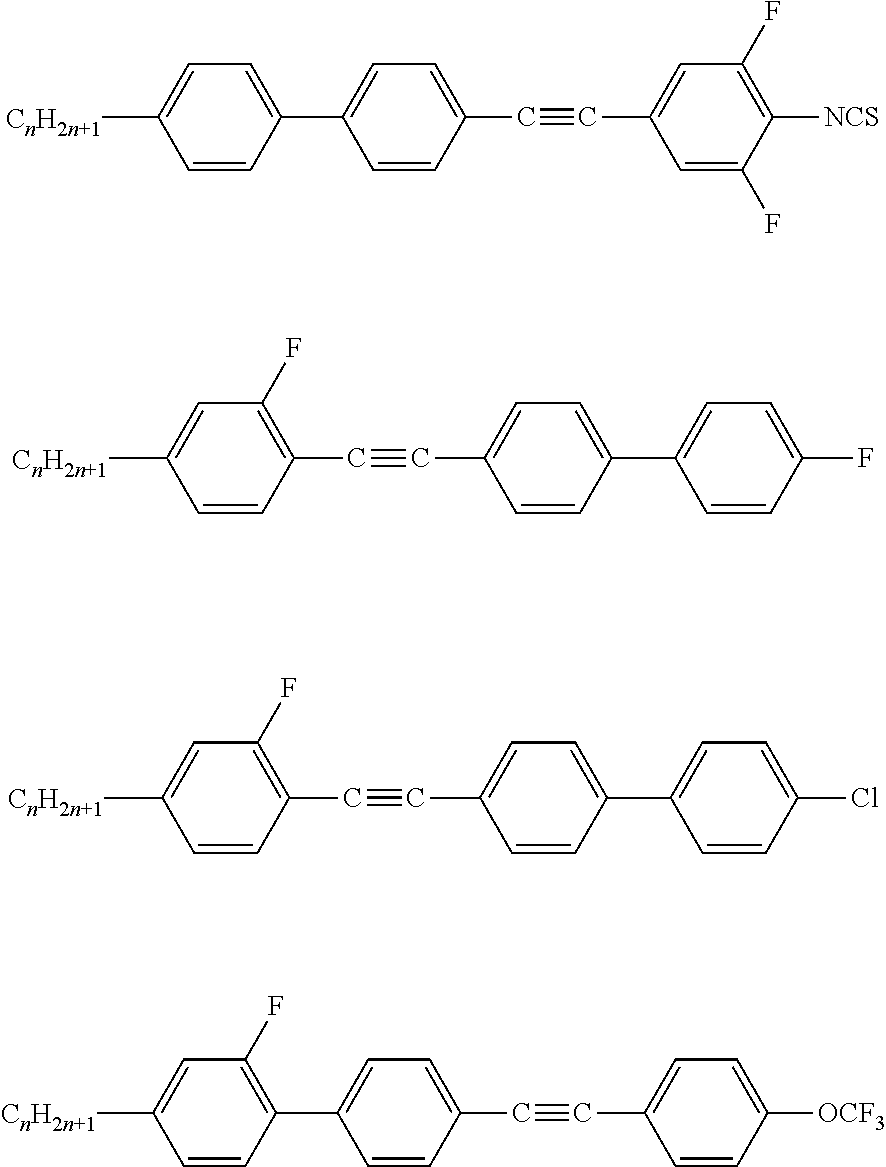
C1=CC(C2=CC=C(C#CC3=CC(F)=C([NCS])C(F)=C3)C=C2)=CC=C1[CnH2n+1].C1=CC(C2=CC=C(C#CC3=C(F)C=C([CnH2n+1])C=C3)C=C2)=CC=C1F.C1=CC(C2=CC=C(C#CC3=C(F)C=C([CnH2n+1])C=C3)C=C2)=CC=C1Cl.C1=CC(C2=CC=C(C#CC3=CC=C([OCF3])C=C3)C=C2)=C(F)C=C1[CnH2n+1]
